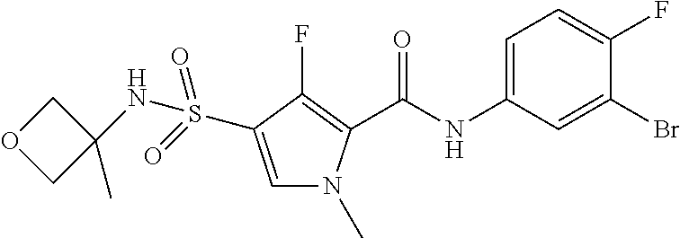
C(NC1=CC=C(F)C(Br)=C1)(=O)C1=C(F)C(S(NC2(C)COC2)(=O)=O)=CN1C
